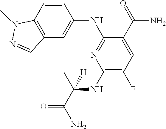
C1(NC(CC)(C(=O)N)[H])=C(F)C=C(C(=O)N)C(NC2=CC3=C(C=C2)N(C)N=C3)=N1
